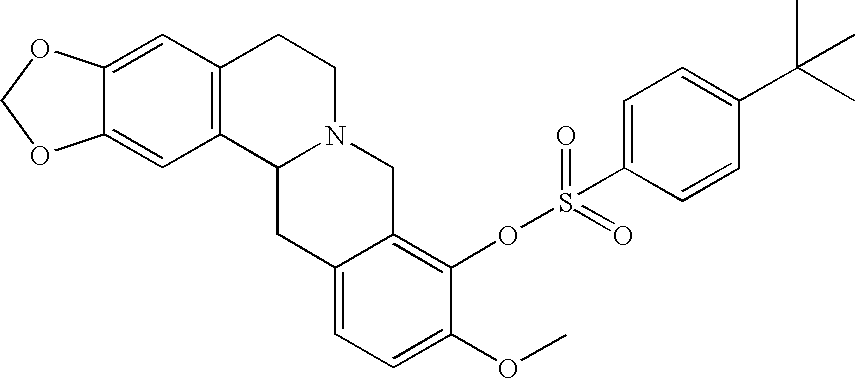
C12=CC3=C(C=C1OCO2)CCN1C3CC2=CC=C(OC)C(OS(=O)(=O)C3=CC=C(C(C)(C)C)C=C3)=C2C1
